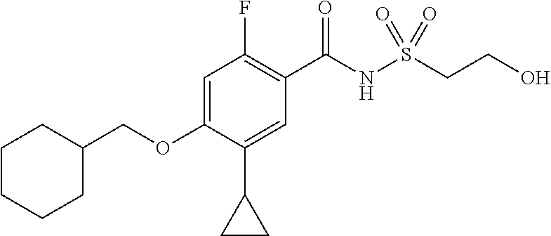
C1=C(OCC2CCCCC2)C(C2CC2)=CC(C(NS(CCO)(=O)=O)=O)=C1F
